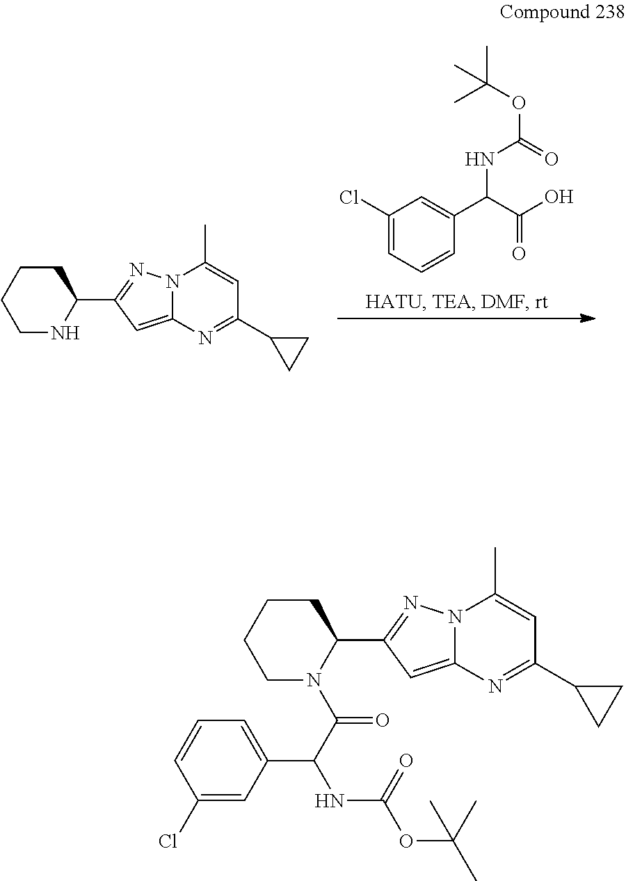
C1NC(C2=NN3C(=C2)N=C(C2CC2)C=C3C)CCC1.C1=C(Cl)C=C(C(C(O)=O)NC(=O)OC(C)(C)C)C=C1.C1N(C(C(NC(=O)OC(C)(C)C)C2=CC=CC(Cl)=C2)=O)C(C2=NN3C(=C2)N=C(C2CC2)C=C3C)CCC1
